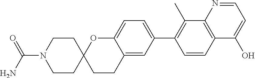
C1CN(C(N)=O)CCC12CCC1=CC(C3=C(C)C4=C(C=C3)C(O)=CC=N4)=CC=C1O2
